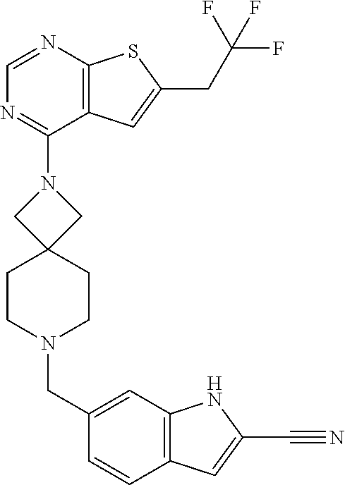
C1=NC2=C(C(N3CC4(C3)CCN(CC3=CC5=C(C=C3)C=C(C#N)N5)CC4)=N1)C=C(CC(F)(F)F)S2
